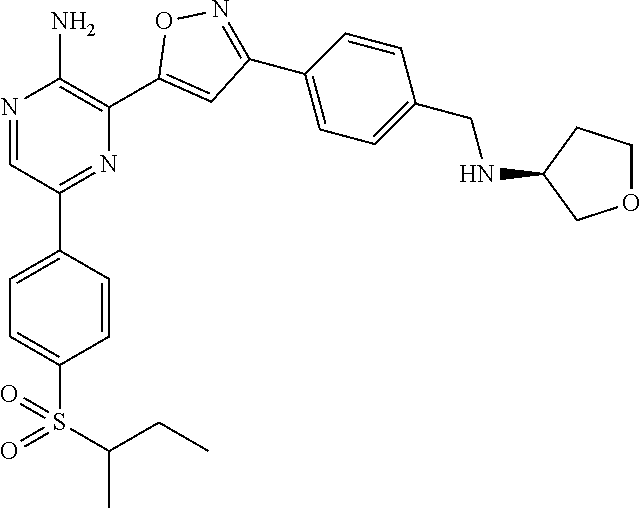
N1=CC(C2=CC=C(S(=O)(C(C)CC)=O)C=C2)=NC(C2=CC(C3=CC=C(CNC4COCC4)C=C3)=NO2)=C1N
